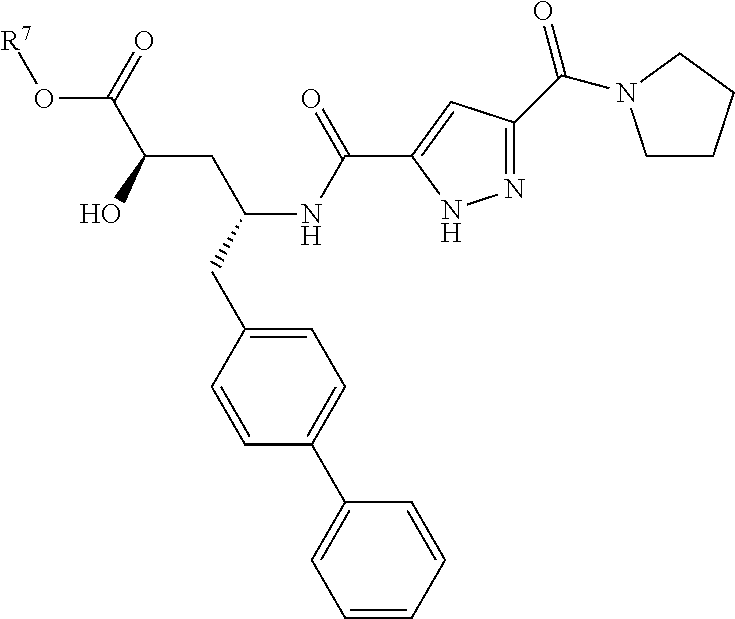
C(NC(CC1=CC=C(C2=CC=CC=C2)C=C1)CC(C(=O)O[R7])O)(=O)C1=CC(C(=O)N2CCCC2)=NN1
